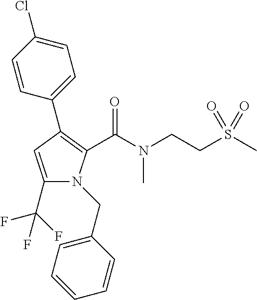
C1(C(F)(F)F)=CC(C2=CC=C(Cl)C=C2)=C(C(N(CCS(C)(=O)=O)C)=O)N1CC1=CC=CC=C1
